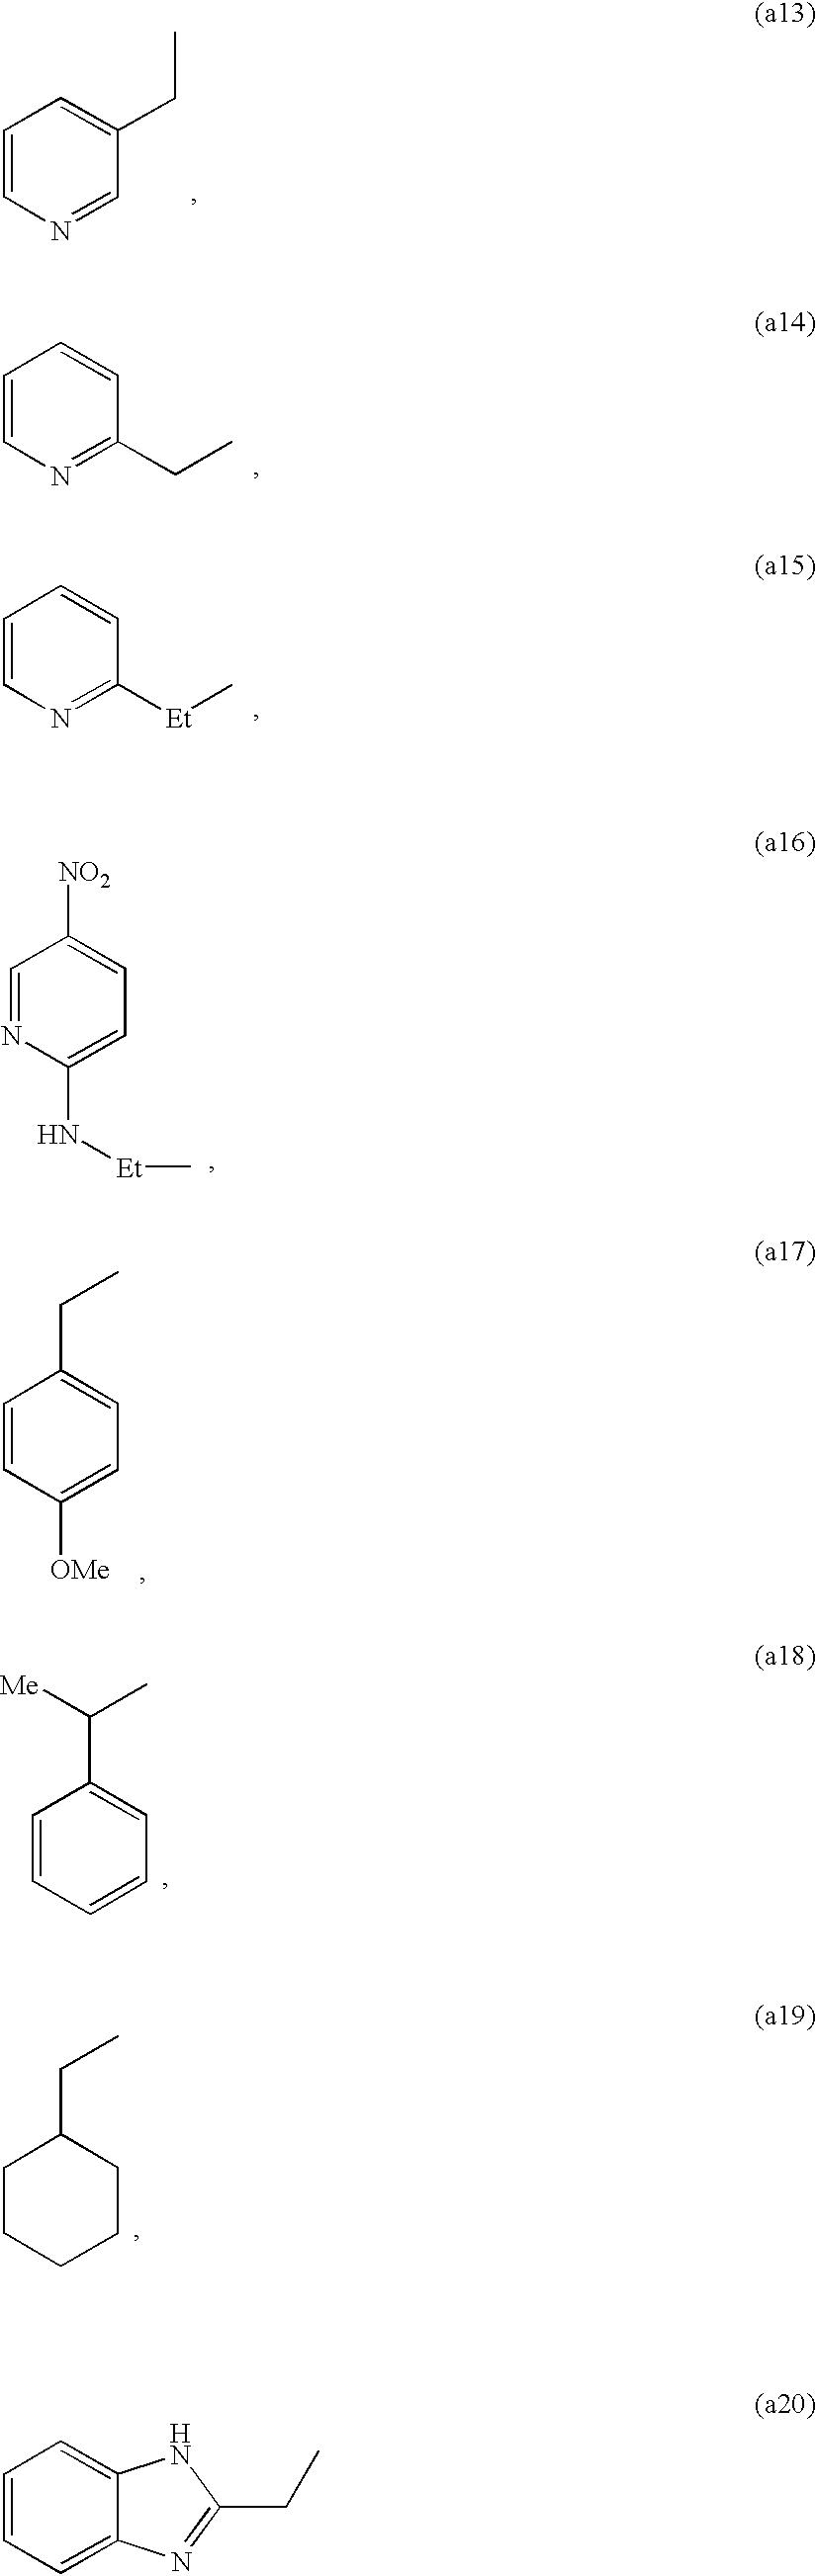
C1=CN=CC(CC)=C1.C1=CN=C(CC)C=C1.C1=CN=C([Et]C)C=C1.C1=NC(N[Et]C)=CC=C1[NO2].C1=CC([OMe])=CC=C1CC.C1=CC=CC=C1C(C)[Me].C1CCCCC1CC.C1=CC=C2C(=C1)NC(CC)=N2
